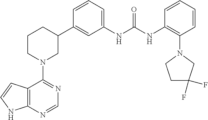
C12=C(N=CN=C1N1CC(C3=CC(NC(NC4=C(N5CCC(F)(F)C5)C=CC=C4)=O)=CC=C3)CCC1)NC=C2
